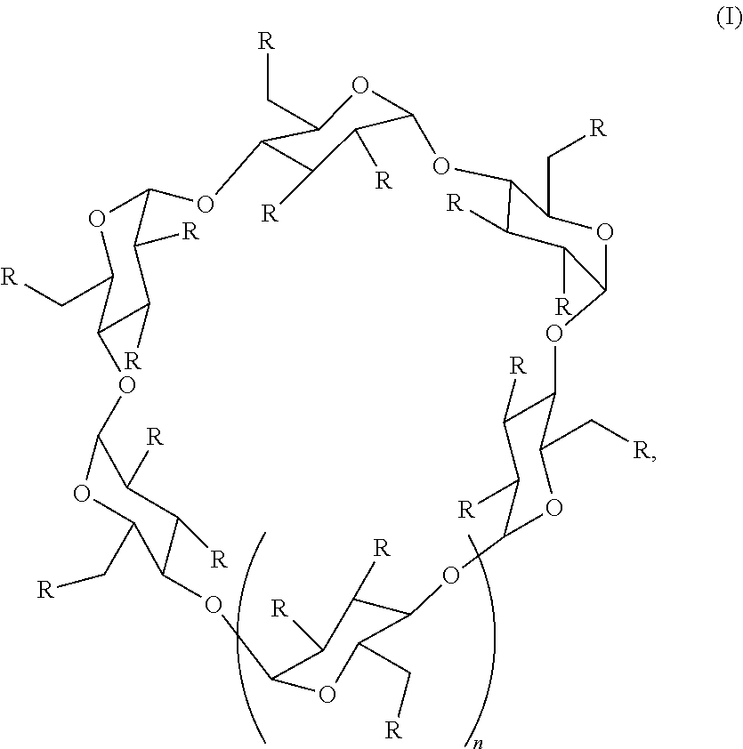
C12C([R])C([R])C(OC1C[R])OC1C([R])C([R])C(OC3C(C[R])OC(OC4C(C[R])OC(OC5C(C[R])OC(OC6C(C[R])OC(O2)C([R])C6[R])C([R])C5[R])C([R])C4[R])C([R])C3[R])OC1C[R]
